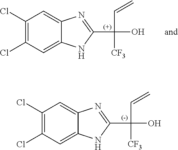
C1(Cl)=C(Cl)C=C2C(=C1)N=C(C(C=C)([CF3])O)N2.C1(Cl)=C(Cl)C=C2C(=C1)N=C(C(C=C)([CF3])O)N2
